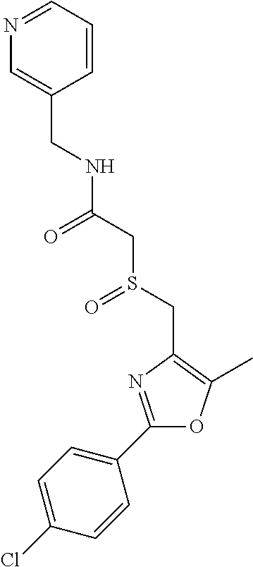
N1=CC=CC(CNC(CS(CC2=C(C)OC(C3=CC=C(Cl)C=C3)=N2)=O)=O)=C1
